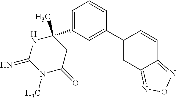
C1=C(C2(C)NC(=N)N(C)C(=O)C2)C=C(C2=CC3=NON=C3C=C2)C=C1
